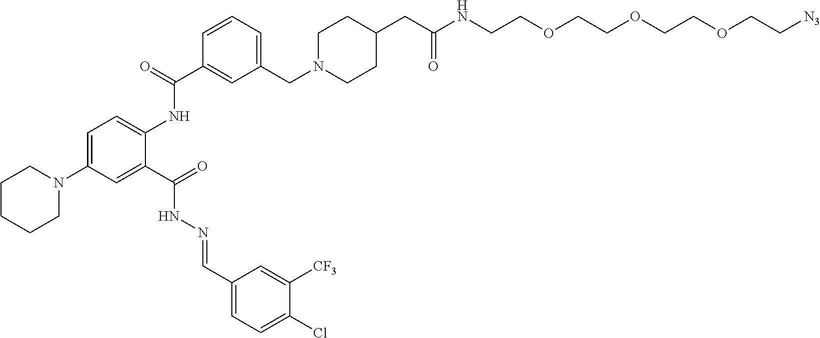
C1=C(N2CCCCC2)C=C(C(=O)NN=CC2=CC=C(Cl)C([CF3])=C2)C(NC(C2=CC(CN3CCC(CC(NCCOCCOCCOCC[N3])=O)CC3)=CC=C2)=O)=C1
